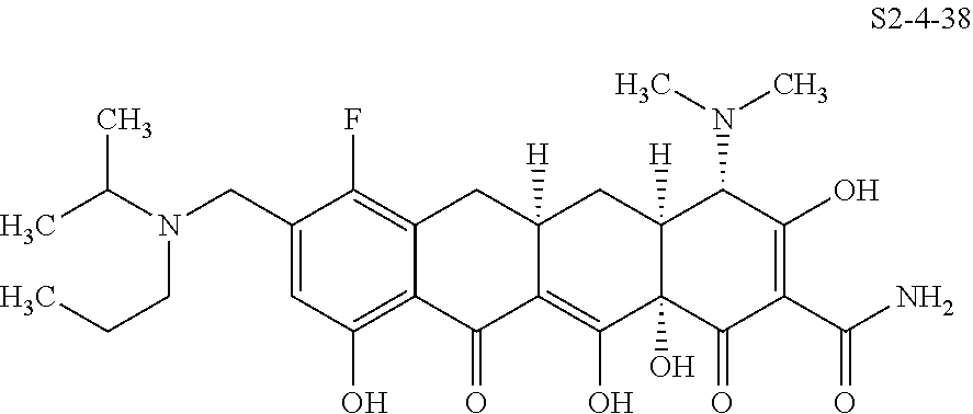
C1(CN(C(C)C)CCC)=CC(O)=C2C(=C1F)CC1([H])C(=C(O)C3(O)C([H])(C1)C(N(C)C)C(O)=C(C(N)=O)C3=O)C2=O
